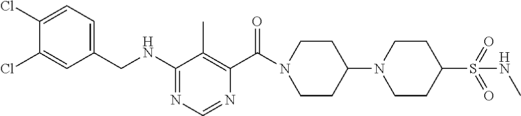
C1(Cl)=CC(CNC2=NC=NC(C(=O)N3CCC(N4CCC(S(NC)(=O)=O)CC4)CC3)=C2C)=CC=C1Cl
